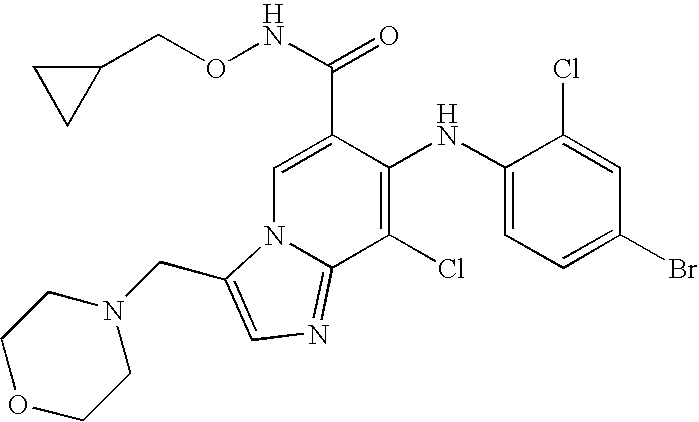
C1(Cl)=C(NC2=CC=C(Br)C=C2Cl)C(C(=O)NOCC2CC2)=CN2C1=NC=C2CN1CCOCC1
